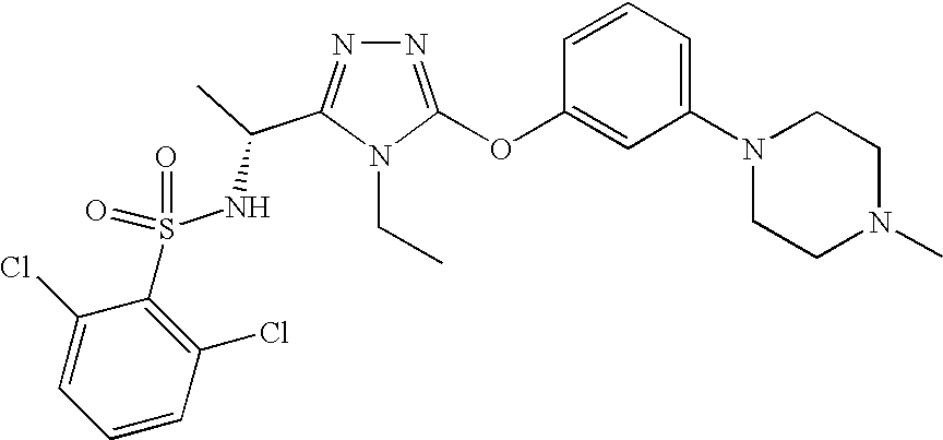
N1=C(OC2=CC(N3CCN(C)CC3)=CC=C2)N(CC)C(C(C)NS(=O)(=O)C2=C(Cl)C=CC=C2Cl)=N1
